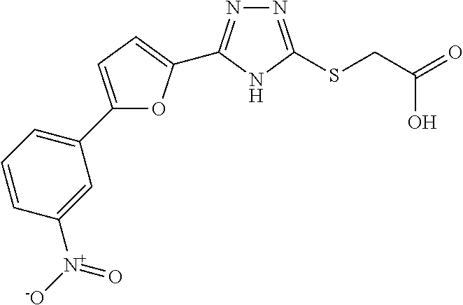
O1C(C2=NN=C(SCC(=O)O)N2)=CC=C1C1=CC=CC([N+](=O)[-O])=C1
